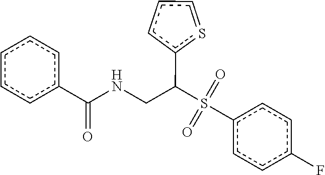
c1cc(F)ccc1S(C(c1s=ccc1)CNC(=O)c1ccccc1)(=O)=O
